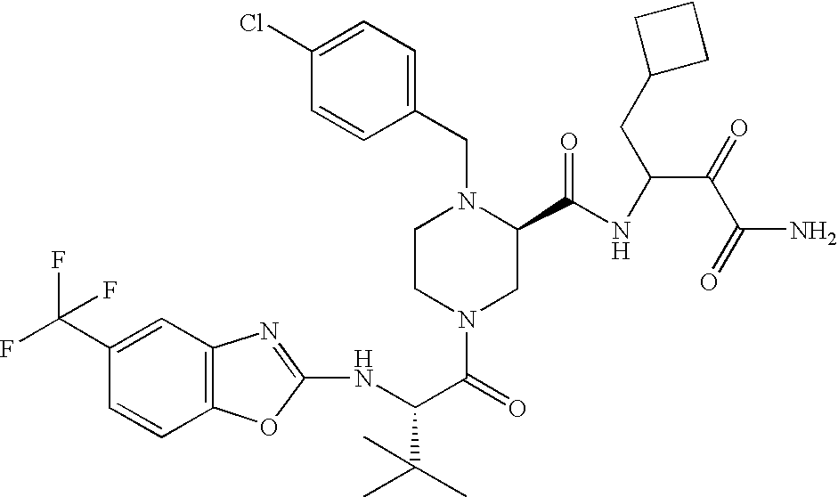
N(C(C(=O)N1CC(C(NC(C(=O)C(=O)N)CC2CCC2)=O)N(CC2=CC=C(Cl)C=C2)CC1)C(C)(C)C)C1=NC2=C(O1)C=CC(C(F)(F)F)=C2
